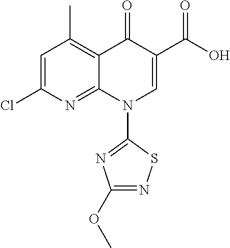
C1=C(Cl)N=C2C(=C1C)C(=O)C(C(O)=O)=CN2C1=NC(OC)=NS1
